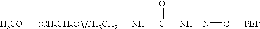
[(CH2CH2O)nCH2CH2]([H3CO])NC(=O)NN=C[PEP]
